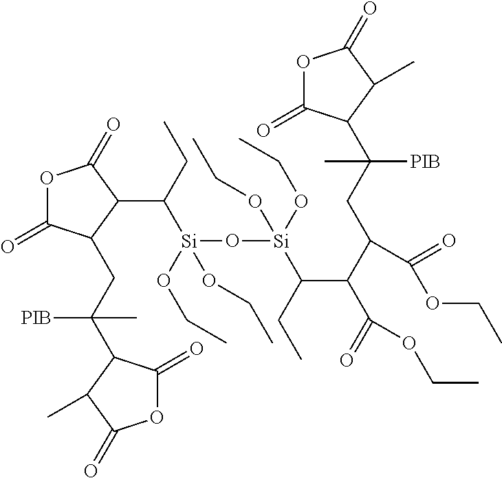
O1C(=O)C(CC(C)([PIB])C2C(=O)OC(=O)C2C)C(C(CC)[Si](OCC)(OCC)O[Si](OCC)(OCC)C(CC)C(C(CC([PIB])(C)C2C(=O)OC(=O)C2C)C(=O)OCC)C(=O)OCC)C1=O
